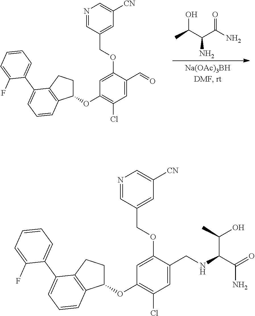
C1=C(CNC(C(=O)N)C(O)C)C(OCC2=CC([CN])=CN=C2)=CC(OC2CCC3=C2C=CC=C3C2=CC=CC=C2F)=C1Cl.C1=C(C=O)C(OCC2=CC([CN])=CN=C2)=CC(OC2CCC3=C2C=CC=C3C2=CC=CC=C2F)=C1Cl.OC(C(C(N)=O)N)C
